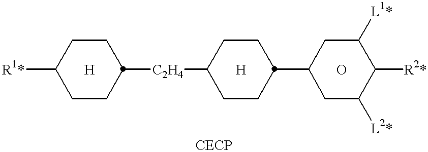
[R1*]C1CCC([C2H4]C2CCC(C3CC([L2*])C([R2*])C([L1*])C3)CC2)CC1.[H].[H].O
